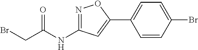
C1=CC(Br)=CC=C1C1=CC(NC(CBr)=O)=NO1
